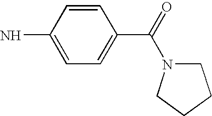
C1=CC(N)=CC=C1C(=O)N1CCCC1
